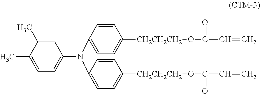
C1(N(C2=CC=C([CH2CH2CH2]OC(C=C)=O)C=C2)C2=CC=C([CH2CH2CH2]OC(C=C)=O)C=C2)=CC=C(C)C(C)=C1
